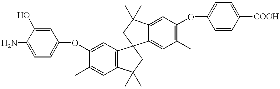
C1(N)=CC=C(OC2=CC3=C(C=C2C)C(C)(C)CC32CC(C)(C)C3=CC(OC4=CC=C([COOH])C=C4)=C(C)C=C23)C=C1O
